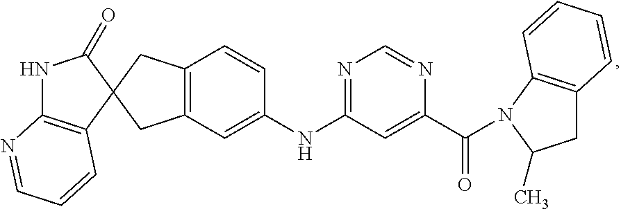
C1(=O)NC2=C(C=CC=N2)C12CC1=C(C2)C=CC(NC2=NC=NC(C(=O)N3C4=C(CC3C)C=CC=C4)=C2)=C1
